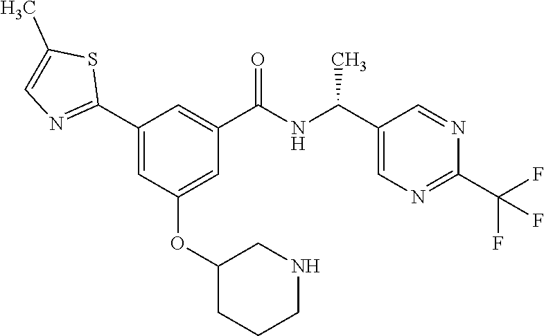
C1(C2=NC=C(C)S2)=CC(OC2CCCNC2)=CC(C(NC(C2=CN=C(C(F)(F)F)N=C2)C)=O)=C1
